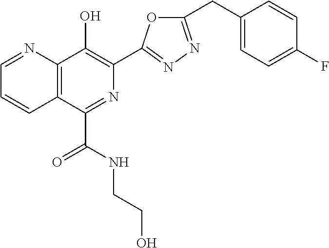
C1=NC2=C(C=C1)C(C(NCCO)=O)=NC(C1=NN=C(CC3=CC=C(F)C=C3)O1)=C2O
